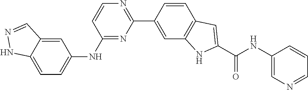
N1=CC=CC(NC(C2=CC3=C(N2)C=C(C2=NC=CC(NC4=CC=C5NN=CC5=C4)=N2)C=C3)=O)=C1
